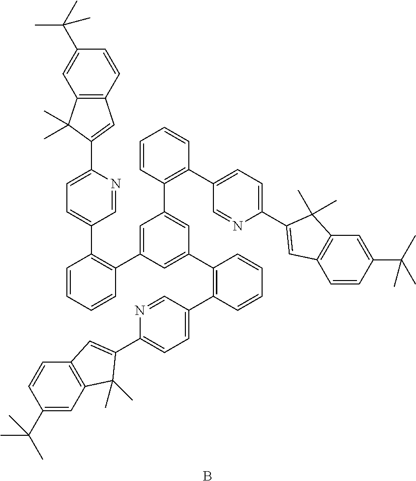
C1(C2=CC3=C(C2(C)C)C=C(C(C)(C)C)C=C3)=CC=C(C2=C(C3=CC(C4=C(C5=CC=C(C6=CC7=C(C=C(C(C)(C)C)C=C7)C6(C)C)N=C5)C=CC=C4)=CC(C4=C(C5=CC=C(C6=CC7=C(C=C(C(C)(C)C)C=C7)C6(C)C)N=C5)C=CC=C4)=C3)C=CC=C2)C=N1.B
